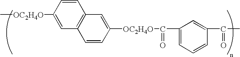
C[OC2H4O]C1=CC2=C(C=C1)C=C([OC2H4O]C(C1=CC=CC(C(C)=O)=C1)=O)C=C2
